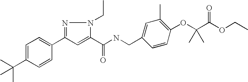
C(C1=CC=C(C2=NN(CC)C(C(NCC3=CC(C)=C(OC(C(OCC)=O)(C)C)C=C3)=O)=C2)C=C1)(C)(C)C
